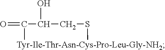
[Tyr-Ile-Thr-Asn-Cys-Pro-Leu-Gly-NH2]1C(=O)C(O)CS1
